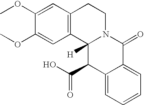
C1(OC)=CC2=C(C=C1OC)CCN1C2([H])C(C(=O)O)C2=CC=CC=C2C1=O
